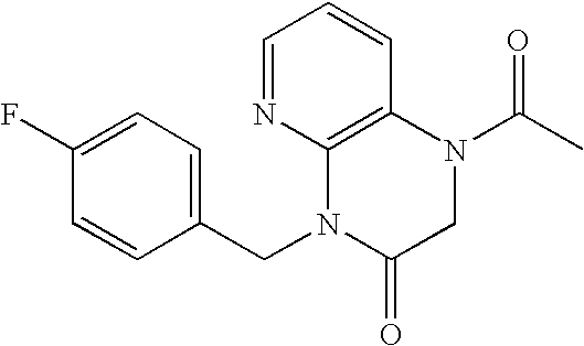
C12=C(N(C(C)=O)CC(=O)N1CC1=CC=C(F)C=C1)C=CC=N2
